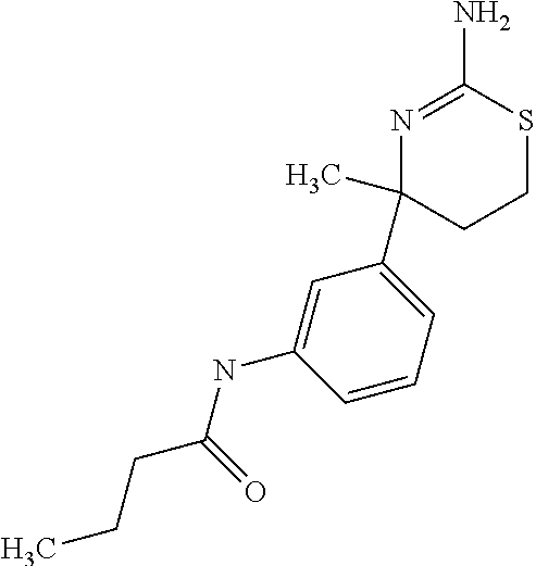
N1=C(N)SCCC1(C)C1=CC=CC(NC(=O)CCC)=C1
